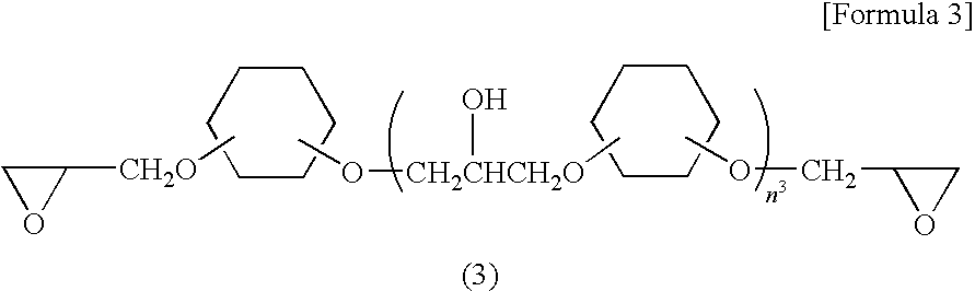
C1([CH2O]C)CO1.C1CCCCC1.CO[CH2CHCH2O](O)C.C1CCCCC1.COCC1CO1
